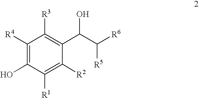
C1([R4])=C(O)C([R1])=C([R2])C(C(C([R6])[R5])O)=C1[R3]
